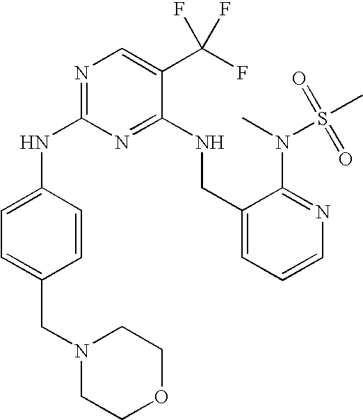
C1(NC2=NC=C(C(F)(F)F)C(NCC3=CC=CN=C3N(S(C)(=O)=O)C)=N2)=CC=C(CN2CCOCC2)C=C1
